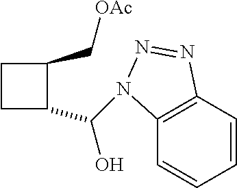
C1(C[OAc])CCC1C(O)N1C2=C(C=CC=C2)N=N1
